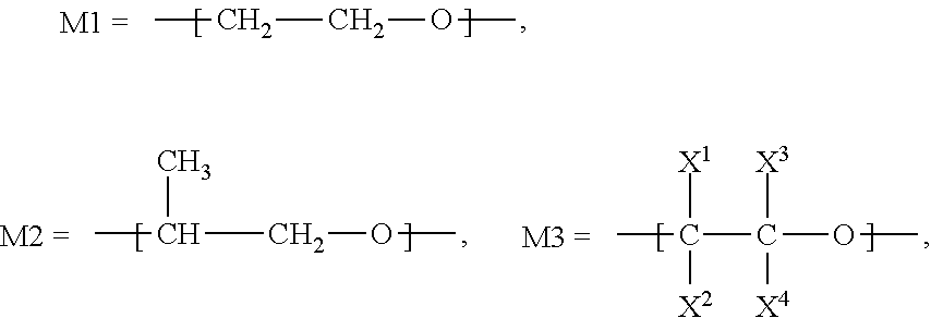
CCCOC.CC(COC)C.CC(C(OC)([X3])[X4])([X1])[X2]
